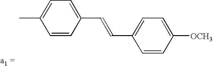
CC1=CC=C(C=CC2=CC=C([OCH3])C=C2)C=C1
